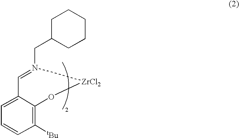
C1([tBu])=C2C(=CC=C1)C=N(CC1CCCCC1)[ZrCl2]O2
